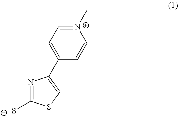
N1=C([S-])SC=C1C1=CC=[N+](C)C=C1
